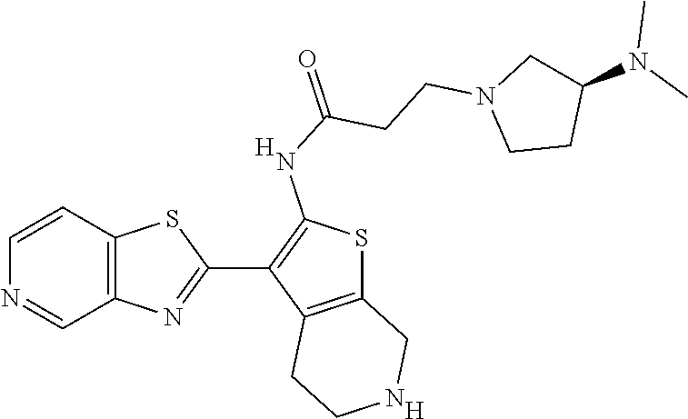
C12=C(C=CN=C1)SC(C1=C(NC(=O)CCN3CCC(N(C)C)C3)SC3=C1CCNC3)=N2.[H].[H]
